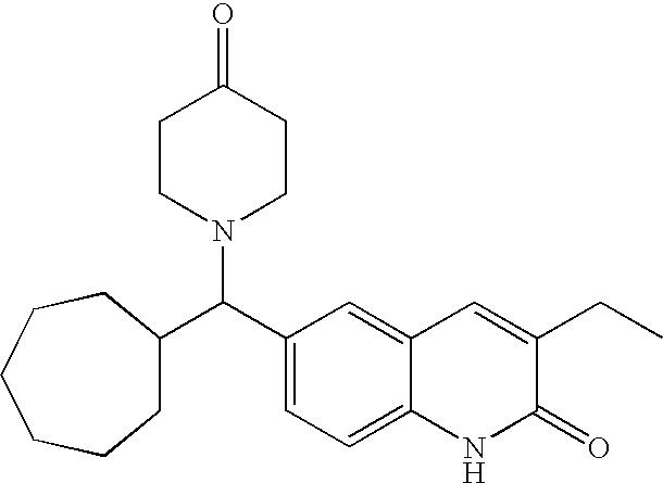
C(C1=CC=C2C(=C1)C=C(CC)C(=O)N2)(N1CCC(=O)CC1)C1CCCCCC1
